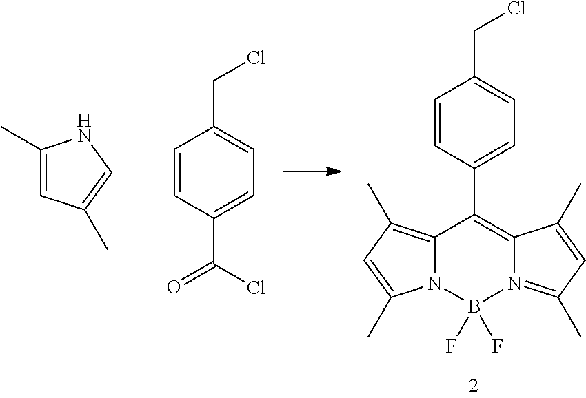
C12=C(C)C=C(C)N1B(F)(F)N1=C(C)C=C(C)C1=C2C1=CC=C(CCl)C=C1.C1(C)=CC(C)=CN1.O=C(Cl)C1=CC=C(CCl)C=C1
